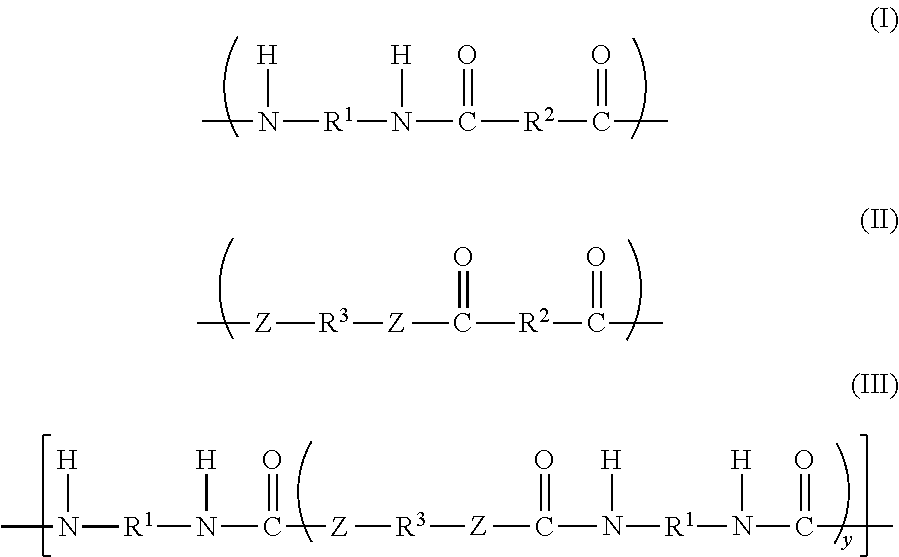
CN([R1]N(C(=O)[R2]C(=O)C)[H])[H].C[Z][R3][Z]C(=O)[R2]C(=O)C.[R3]([Z]C(N([R1]N(C(=O)C)[H])[H])=O)[Z]C(=O)N([H])[R1]N([H])C
